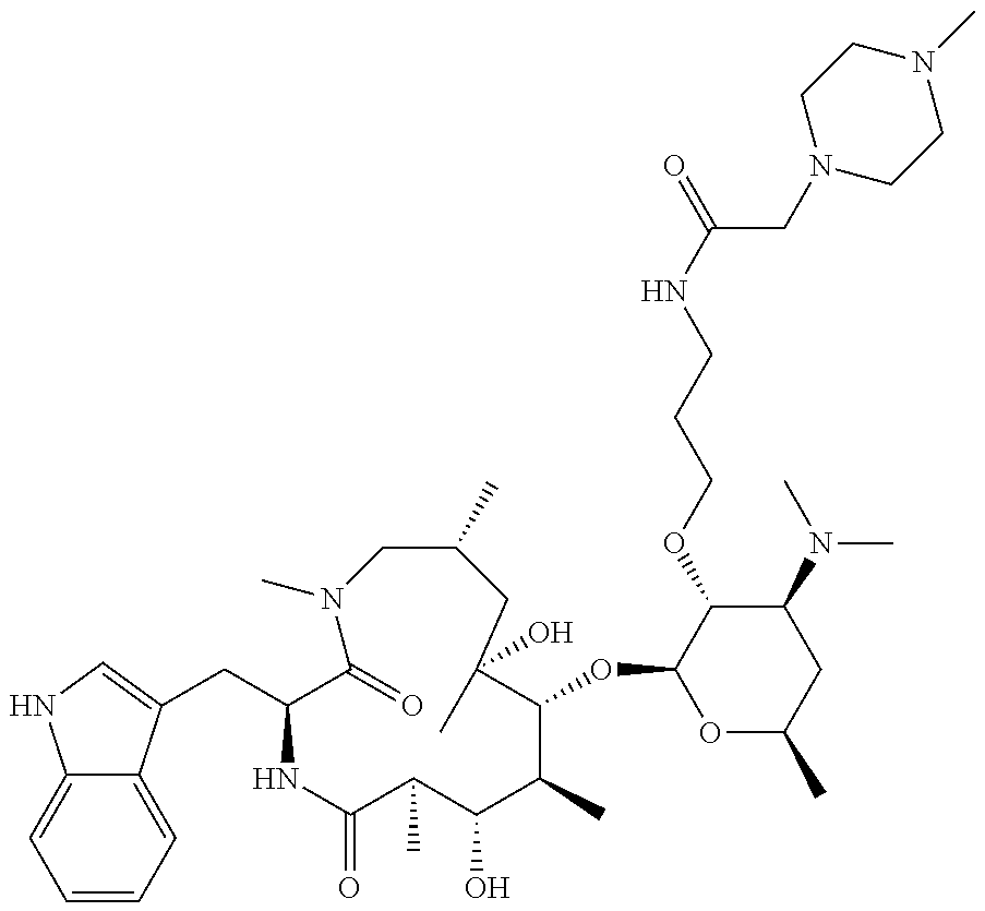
C1(OC2OC(C)CC(N(C)C)C2OCCCNC(=O)CN2CCN(C)CC2)C(C)(O)CC(C)CN(C)C(=O)C(CC2=CNC3=CC=CC=C32)NC(=O)C(C)C(O)C1C
